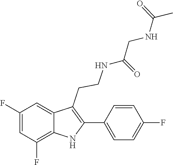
N(C(=O)CNC(=O)C)CCC1=C(C2=CC=C(F)C=C2)NC2=C(F)C=C(F)C=C21
